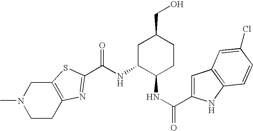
N(C1C(NC(=O)C2=CC3=C(N2)C=CC(Cl)=C3)CCC(CO)C1)C(=O)C1=NC2=C(CN(C)CC2)S1
